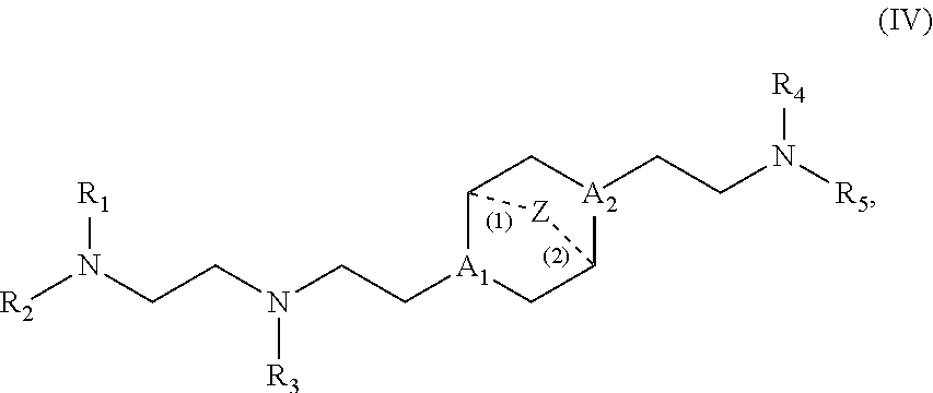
C1C2[Z]C(C[A2]2CCN([R5])[R4])[A1]1CCN(CCN([R2])[R1])[R3]
